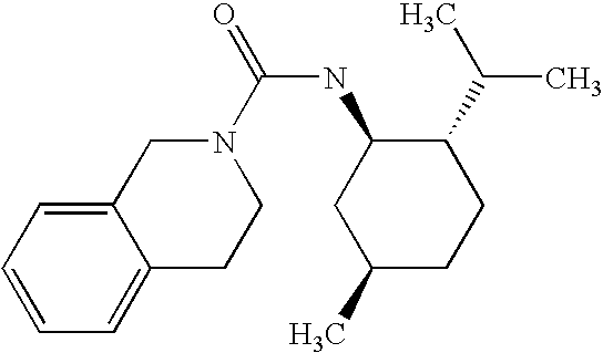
C1=CC=C2C(=C1)CN(C(=O)NC1CC(C)CCC1C(C)C)CC2
